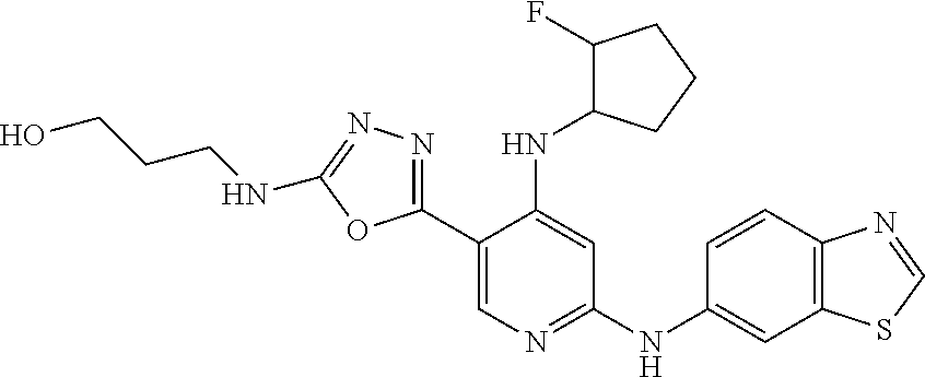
C1(C2=NN=C(NCCCO)O2)=CN=C(NC2=CC3=C(C=C2)N=CS3)C=C1NC1C(F)CCC1
